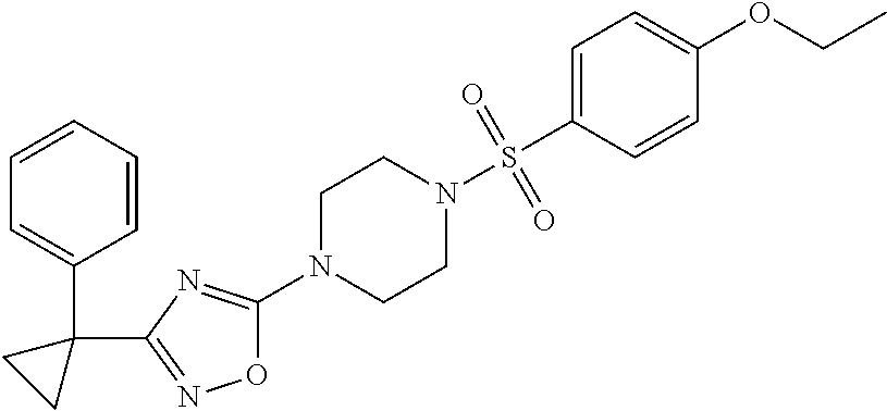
O1C(N2CCN(S(C3=CC=C(OCC)C=C3)(=O)=O)CC2)=NC(C2(C3=CC=CC=C3)CC2)=N1
